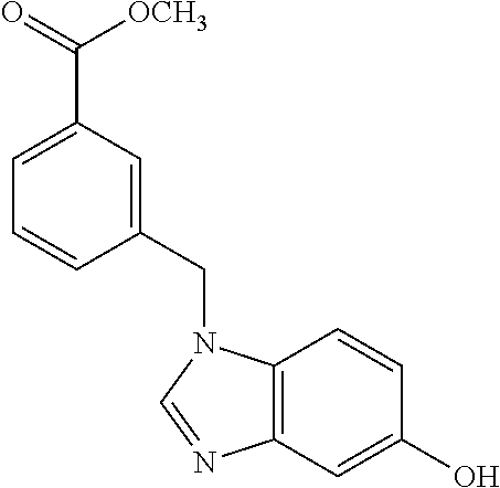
C12=C(C=C(O)C=C1)N=CN2CC1=CC(C(=O)[OCH3])=CC=C1
